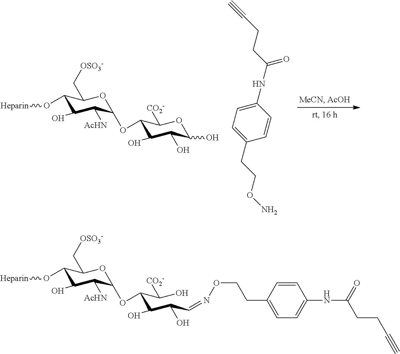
[Heparin]OC1C(O)C([AcHN])C(OC(C(C(C=NOCCC2=CC=C(NC(CCC#C)=O)C=C2)O)O)C(O)[CO2-])OC1C[OSO3-].[Heparin]OC1C(O)C([AcHN])C(OC2C(O)C(O)C(O)OC2[CO2-])OC1C[OSO3-].C1(NC(CCC#C)=O)=CC=C(CCON)C=C1
